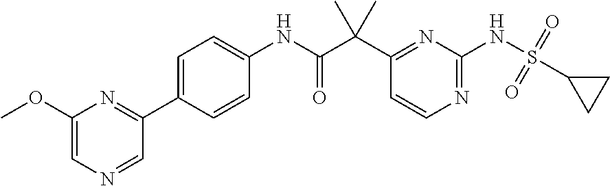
C1(NC(C(C2=NC(NS(C3CC3)(=O)=O)=NC=C2)(C)C)=O)=CC=C(C2=NC(OC)=CN=C2)C=C1
